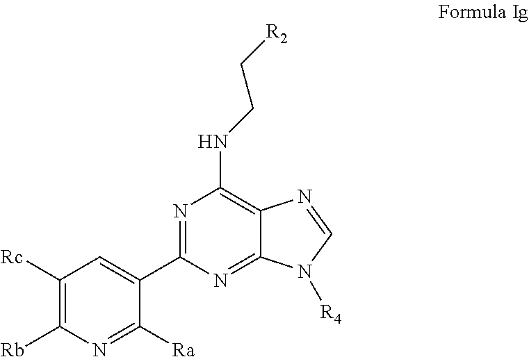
N1=C(C2=CC([Rc])=C([Rb])N=C2[Ra])N=C2C(=C1NCC[R2])N=CN2[R4]
